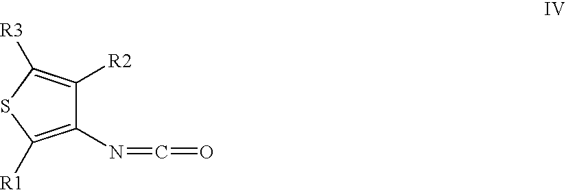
N(C1=C([R1])SC([R3])=C1[R2])=C=O
